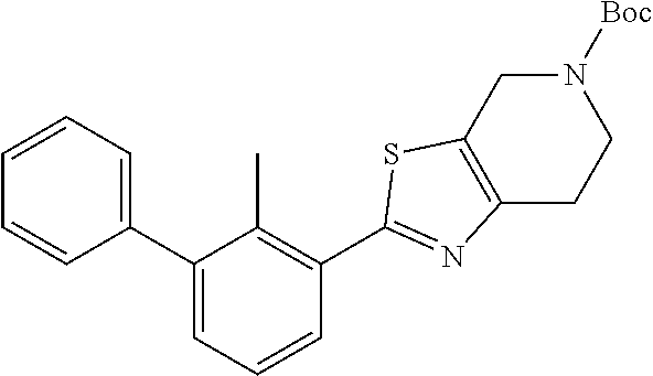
C1=CC=C(C2=CC=CC(C3=NC4=C(CN([Boc])CC4)S3)=C2C)C=C1
